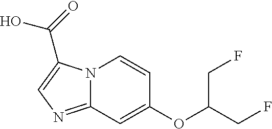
C(O)(=O)C1=CN=C2N1C=CC(OC(CF)CF)=C2
